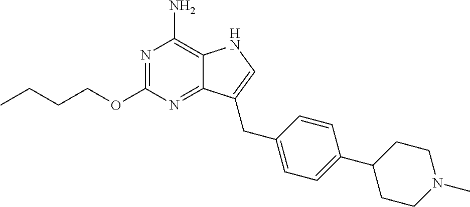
N1=C(OCCCC)N=C2C(=C1N)NC=C2CC1=CC=C(C2CCN(C)CC2)C=C1
